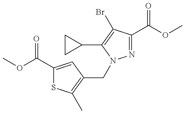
COC(C1=CC(CN2N=C(C(OC)=O)C(Br)=C2C2CC2)=C(C)S1)=O
